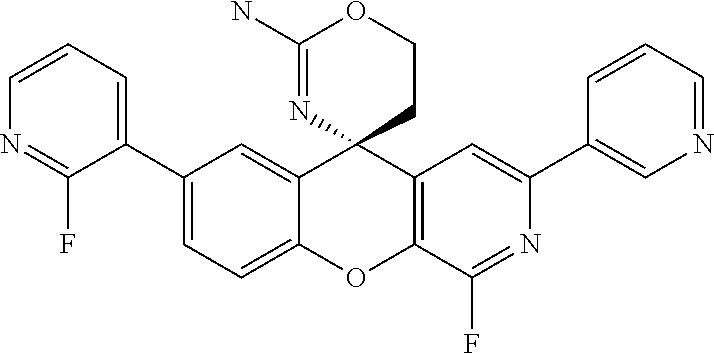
C1=CC=C(C2=CC=C3C(=C2)C2(C4=C(O3)C(F)=NC(C3=CN=CC=C3)=C4)CCOC(N)=N2)C(F)=N1
